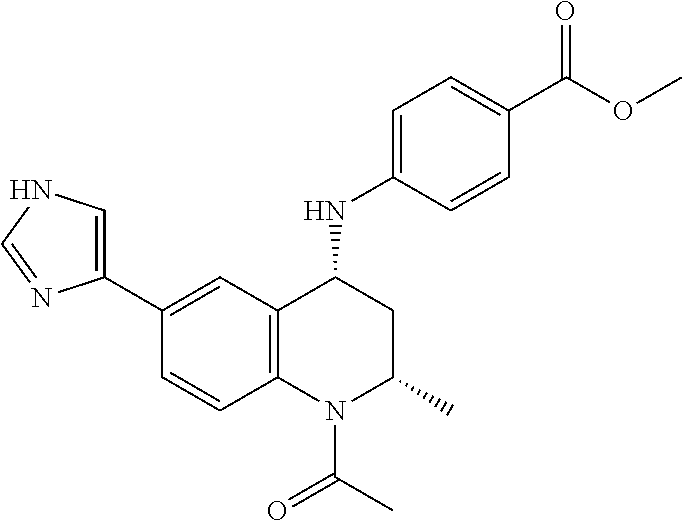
C1(NC2CC(C)N(C(C)=O)C3=C2C=C(C2=CNC=N2)C=C3)=CC=C(C(OC)=O)C=C1
